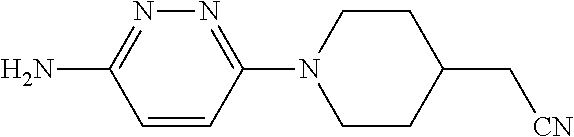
C1=CC(N2CCC(C[CN])CC2)=NN=C1N
